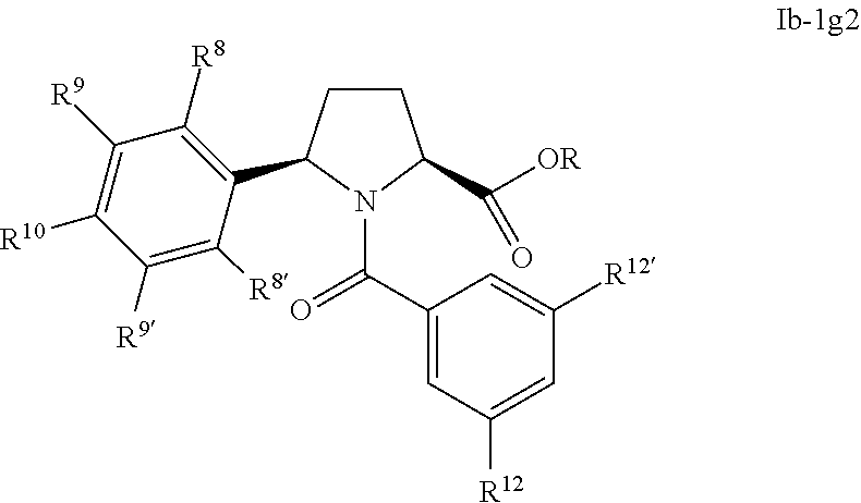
C(C1=CC([R12])=CC([R12])=C1)(N1C(C([OR])=O)CCC1C1=C([R8])C([R9])=C([R10])C([R9])=C1[R8])=O
